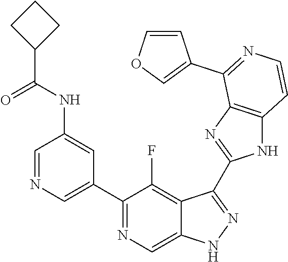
C1=NC=C(C2=NC=C3C(=C2F)C(C2=NC4=C(N2)C=CN=C4C2=COC=C2)=NN3)C=C1NC(C1CCC1)=O
